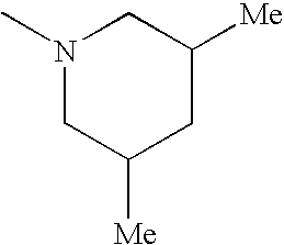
N1(C)CC([Me])CC([Me])C1
